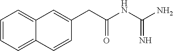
C1=CC=C2C(=C1)C=C(CC(NC(N)=N)=O)C=C2
